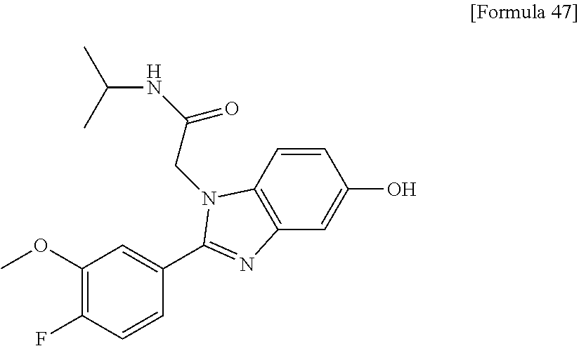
C1=CC2=C(C=C1O)N=C(C1=CC(OC)=C(F)C=C1)N2CC(NC(C)C)=O
